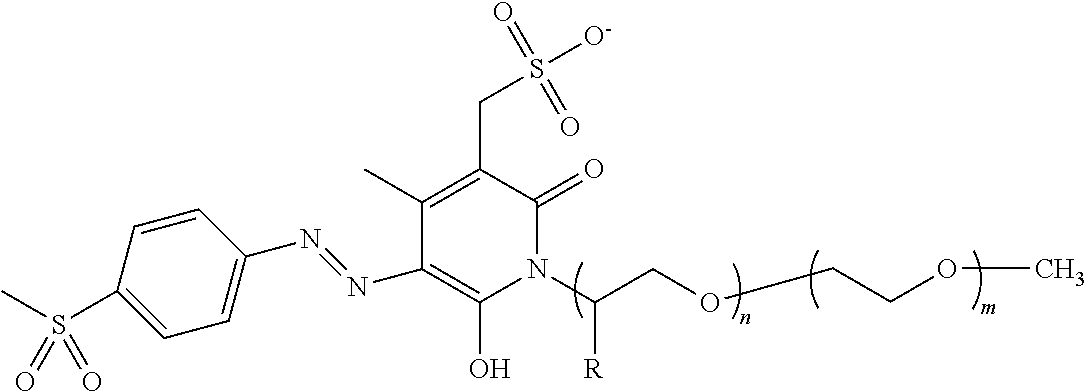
C1(C)=C(CS([O-])(=O)=O)C(=O)N(C(COCCOC)[R])C(O)=C1N=NC1=CC=C(S(C)(=O)=O)C=C1
